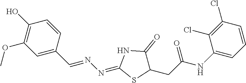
C1(O)=C(OC)C=C(C=NN=C2SC(CC(=O)NC3=CC=CC(Cl)=C3Cl)C(=O)N2)C=C1
